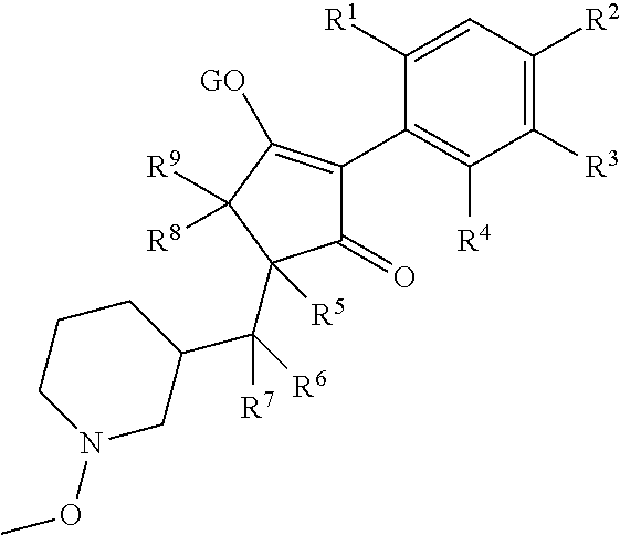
C1(=O)C(C2=C([R4])C([R3])=C([R2])C=C2[R1])=C([GO])C([R9])([R8])C1(C(C1CCCN(OC)C1)([R6])[R7])[R5]
